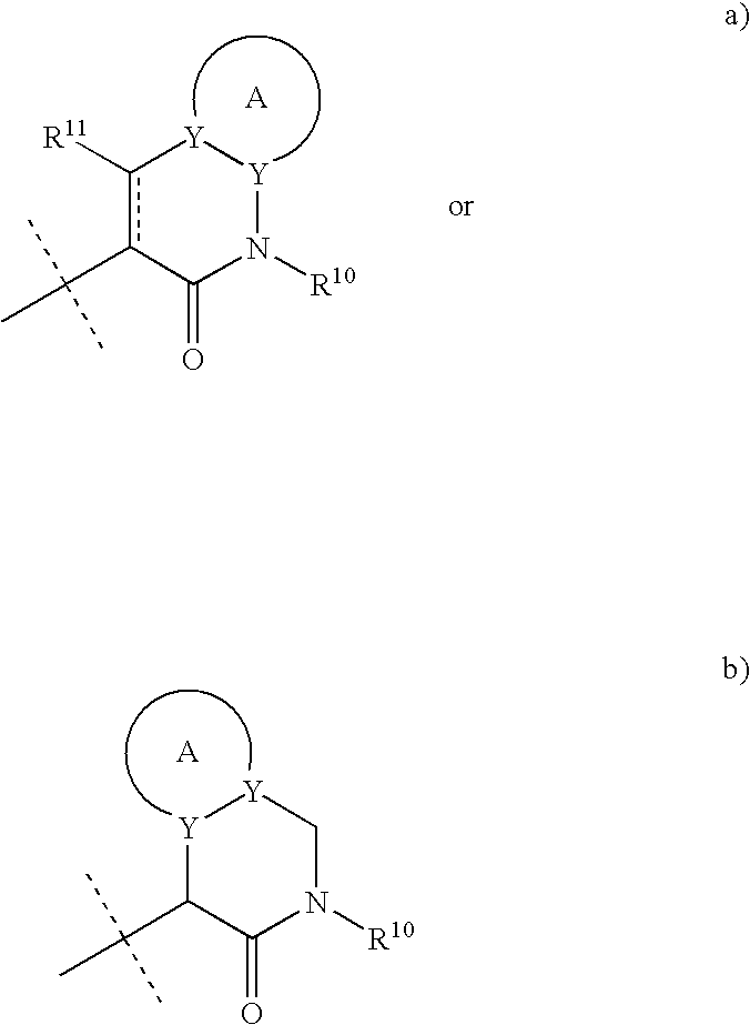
c1([R11])c(C(C)(C)C)C(=O)N([R10])[Y][Y]1.C1(C(C)(C)C)C(=O)N([R10])C[Y][Y]1
